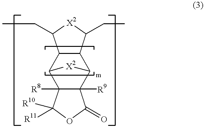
C12C(C(CC)[X2]C1CC)C1C3([R9])C([R8])(C2[X2]1)C([R10])([R11])OC3=O
